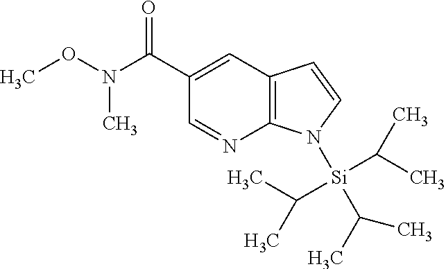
C1=NC2=C(C=C1C(N(OC)C)=O)C=CN2[Si](C(C)C)(C(C)C)C(C)C
